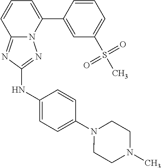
C1=CC(C2=CC=CC3=NC(NC4=CC=C(N5CCN(C)CC5)C=C4)=NN23)=CC(S(C)(=O)=O)=C1
